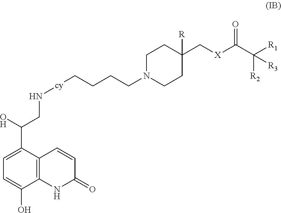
C1(C(CN[cy]CCCCN2CCC([R])(C[X]C(C([R2])([R1])[R3])=O)CC2)O)=CC=C(O)C2=C1C=CC(=O)N2
